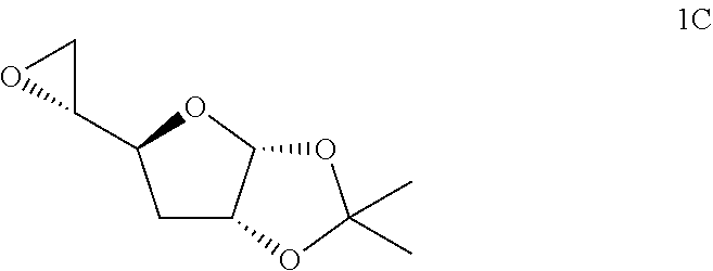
C1C2C(OC1C1CO1)OC(C)(C)O2
